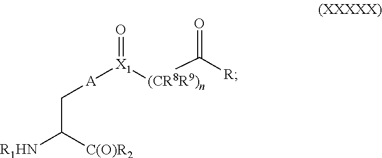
[X1]([(CR8R9)n]C([R])=O)(=O)[A]CC([C(O)R2])[R1HN]
